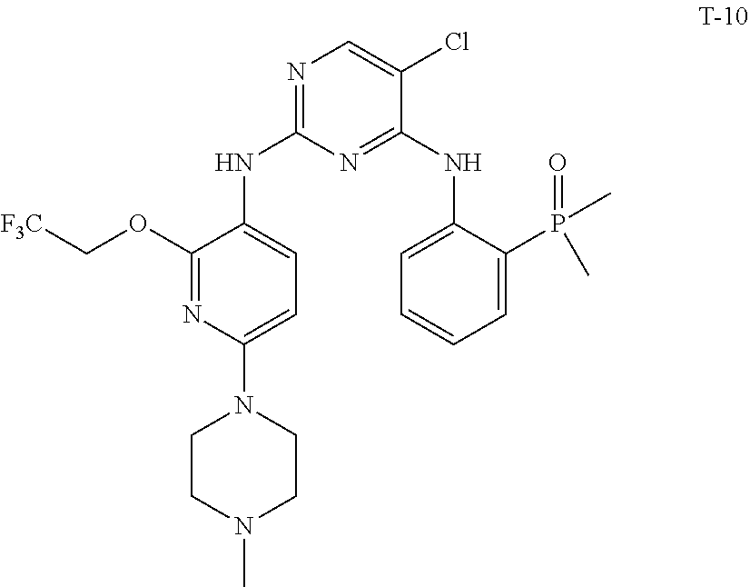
C1(OC[F3C])=NC(N2CCN(C)CC2)=CC=C1NC1=NC=C(Cl)C(NC2=CC=CC=C2P(=O)(C)C)=N1
